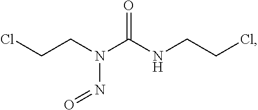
C(CN(C(NCCCl)=O)N=O)Cl
